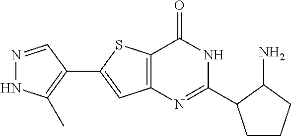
N1=CC(C2=CC3=C(S2)C(=O)NC(C2CCCC2N)=N3)=C(C)N1
